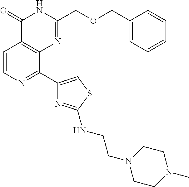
C1=CN=C(C2=CSC(NCCN3CCN(C)CC3)=N2)C2=C1C(=O)NC(COCC1=CC=CC=C1)=N2
